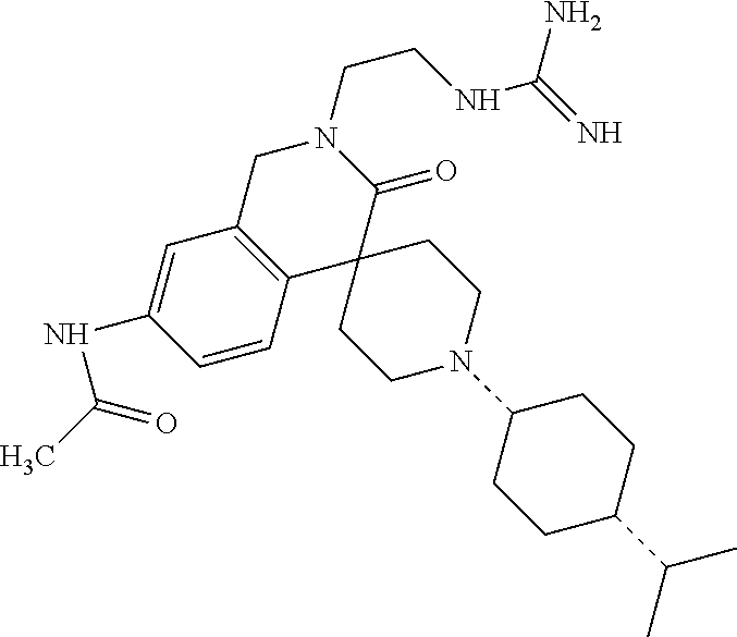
C1C2=C(C3(C(=O)N1CCNC(=N)N)CCN(C1CCC(C(C)C)CC1)CC3)C=CC(NC(C)=O)=C2
